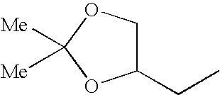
C1C(CC)OC([Me])([Me])O1
